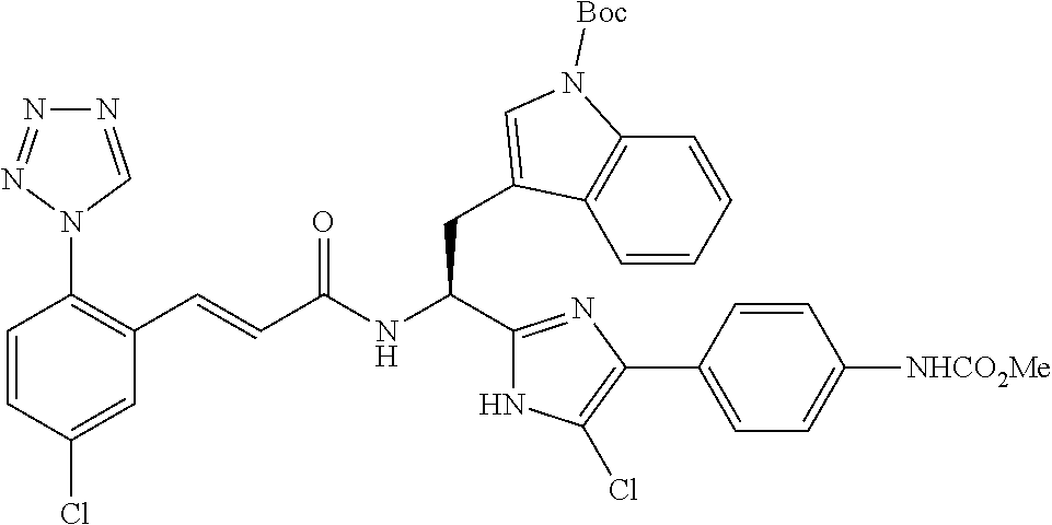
C1(Cl)=CC(C=CC(NC(CC2=CN([Boc])C3=C2C=CC=C3)C2=NC(C3=CC=C([NHCO2Me])C=C3)=C(Cl)N2)=O)=C(N2C=NN=N2)C=C1
